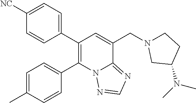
C1(C2=C(C3=CC=C(C)C=C3)N3C(=NC=N3)C(CN3CCC(N(C)C)C3)=C2)=CC=C([NC])C=C1
